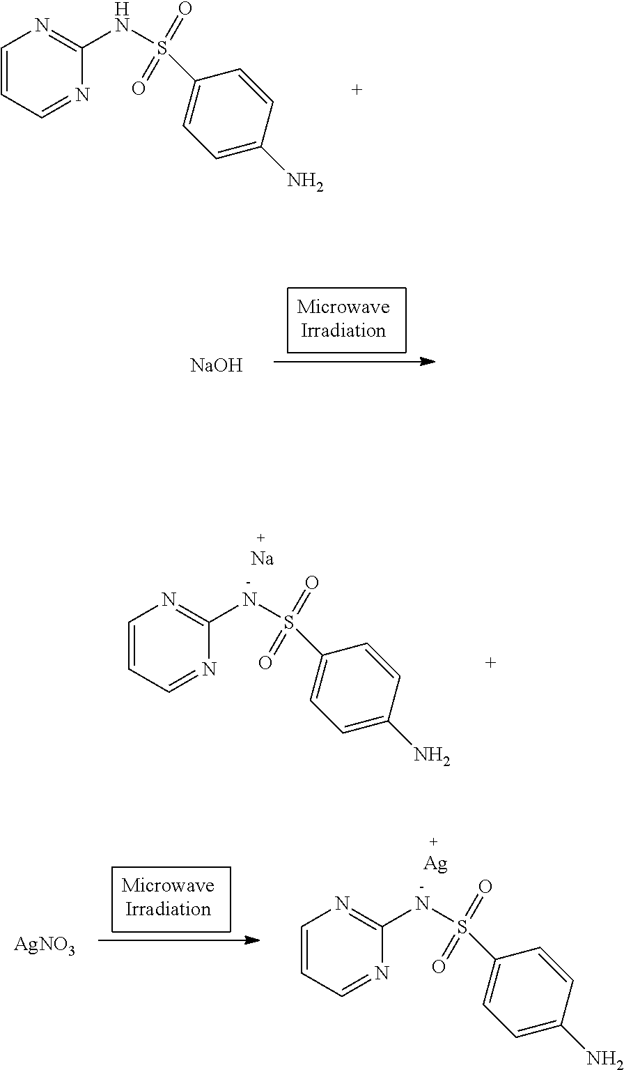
C1=CC=NC(NS(C2=CC=C(N)C=C2)(=O)=O)=N1.[NaOH].C1=CC=NC(NS(C2=CC=C(N)C=C2)(=O)=O)=N1.[Na].[AgNO3].C1=CC=NC(NS(C2=CC=C(N)C=C2)(=O)=O)=N1.[Ag]
